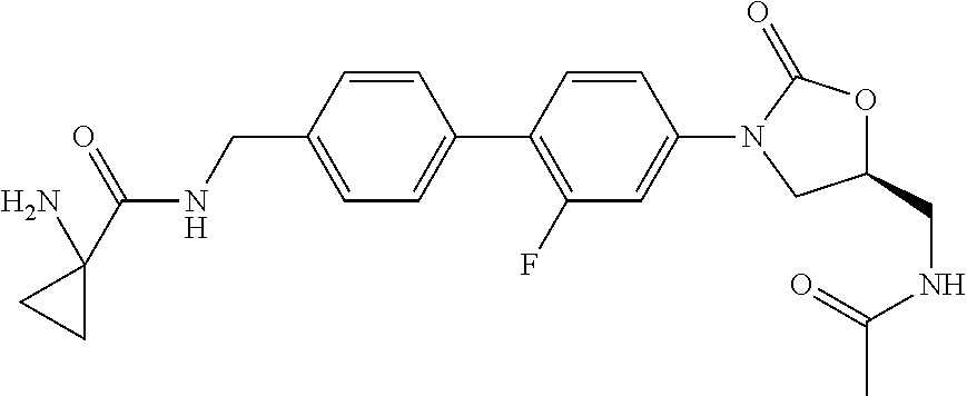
C(C1=CC=C(C2=C(F)C=C(N3CC(CNC(C)=O)OC3=O)C=C2)C=C1)NC(=O)C1(N)CC1
